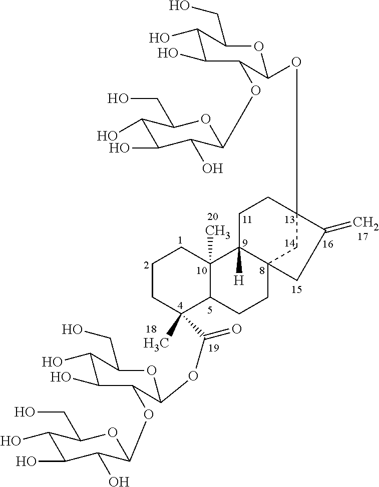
C1CC(C)(C(OC2C(OC3C(O)C(O)C(O)C(CO)O3)C(O)C(O)C(CO)O2)=O)C2C(C)(C1)C1([H])C3(CC2)CC(OC2C(OC4C(O)C(O)C(O)C(CO)O4)C(O)C(O)C(CO)O2)(CC1)C(=C)C3
